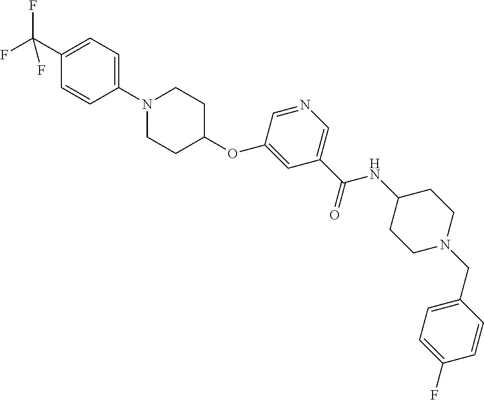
C1(C(F)(F)F)=CC=C(N2CCC(OC3=CC(C(NC4CCN(CC5=CC=C(F)C=C5)CC4)=O)=CN=C3)CC2)C=C1
